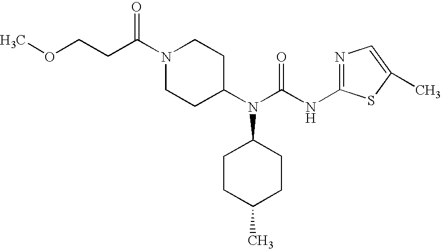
N1(C(CCOC)=O)CCC(N(C2CCC(C)CC2)C(NC2=NC=C(C)S2)=O)CC1
